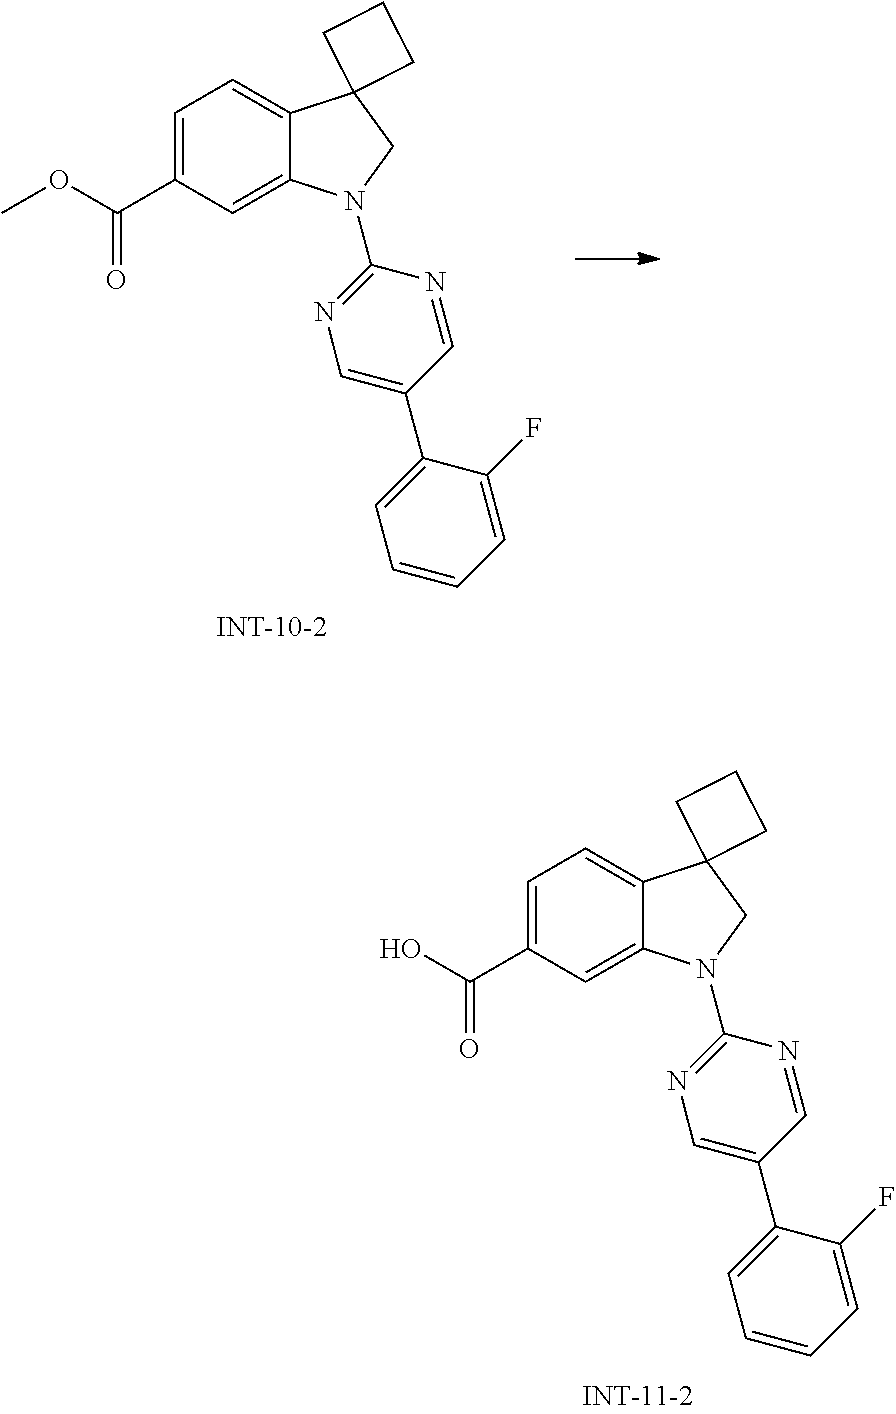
C1=C(C(OC)=O)C=C2C(=C1)C1(CN2C2=NC=C(C3=CC=CC=C3F)C=N2)CCC1.C1=C(C(O)=O)C=C2C(=C1)C1(CN2C2=NC=C(C3=CC=CC=C3F)C=N2)CCC1
